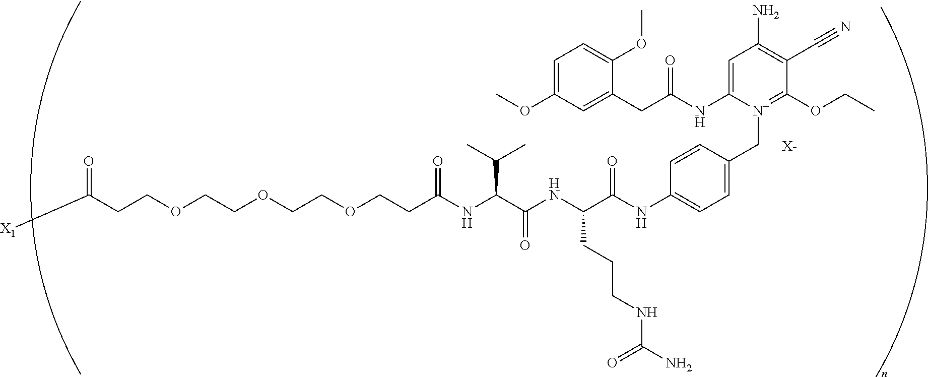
C(COCCOCCOCCC(NC(C(NC(C(NC1=CC=C(C[N+]2=C(OCC)C(C#N)=C(N)C=C2NC(CC2=CC(OC)=CC=C2OC)=O)C=C1)=O)CCCNC(N)=O)=O)C(C)C)=O)C([X1])=O.[X-]
